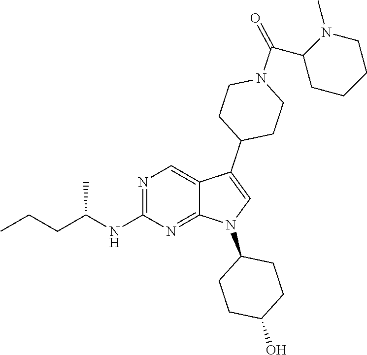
N1=C(NC(CCC)C)N=C2C(=C1)C(C1CCN(C(C3CCCCN3C)=O)CC1)=CN2C1CCC(O)CC1
